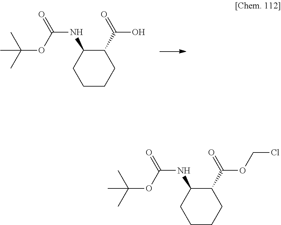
O=C(OC(C)(C)C)NC1C(C(=O)O)CCCC1.ClCOC(=O)C1C(NC(=O)OC(C)(C)C)CCCC1
